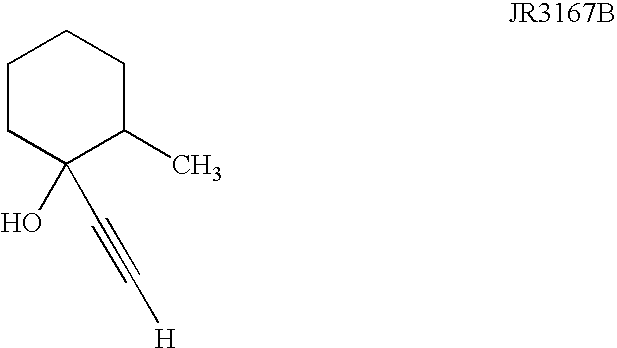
C1CC(O)(C#C[H])C(C)CC1
